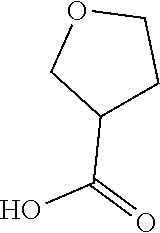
OC(C1COCC1)=O
